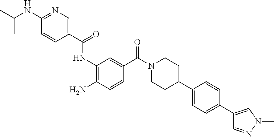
NC1=C(NC(C2=CN=C(NC(C)C)C=C2)=O)C=C(C(N2CCC(C3=CC=C(C4=CN(C)N=C4)C=C3)CC2)=O)C=C1
